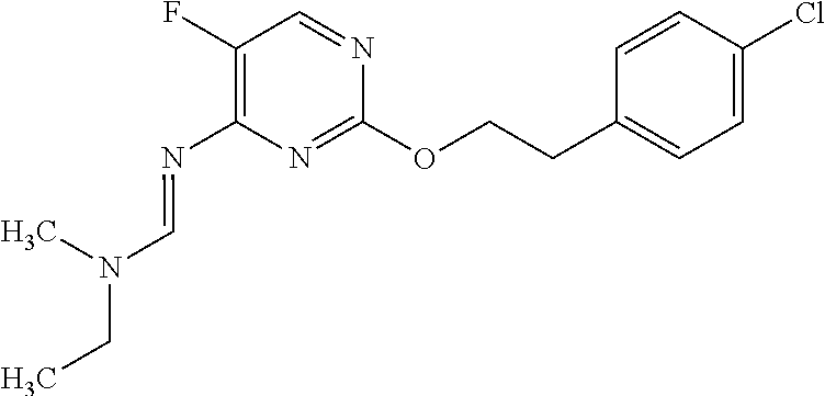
C1(CCOC2=NC(N=CN(CC)C)=C(F)C=N2)=CC=C(Cl)C=C1
